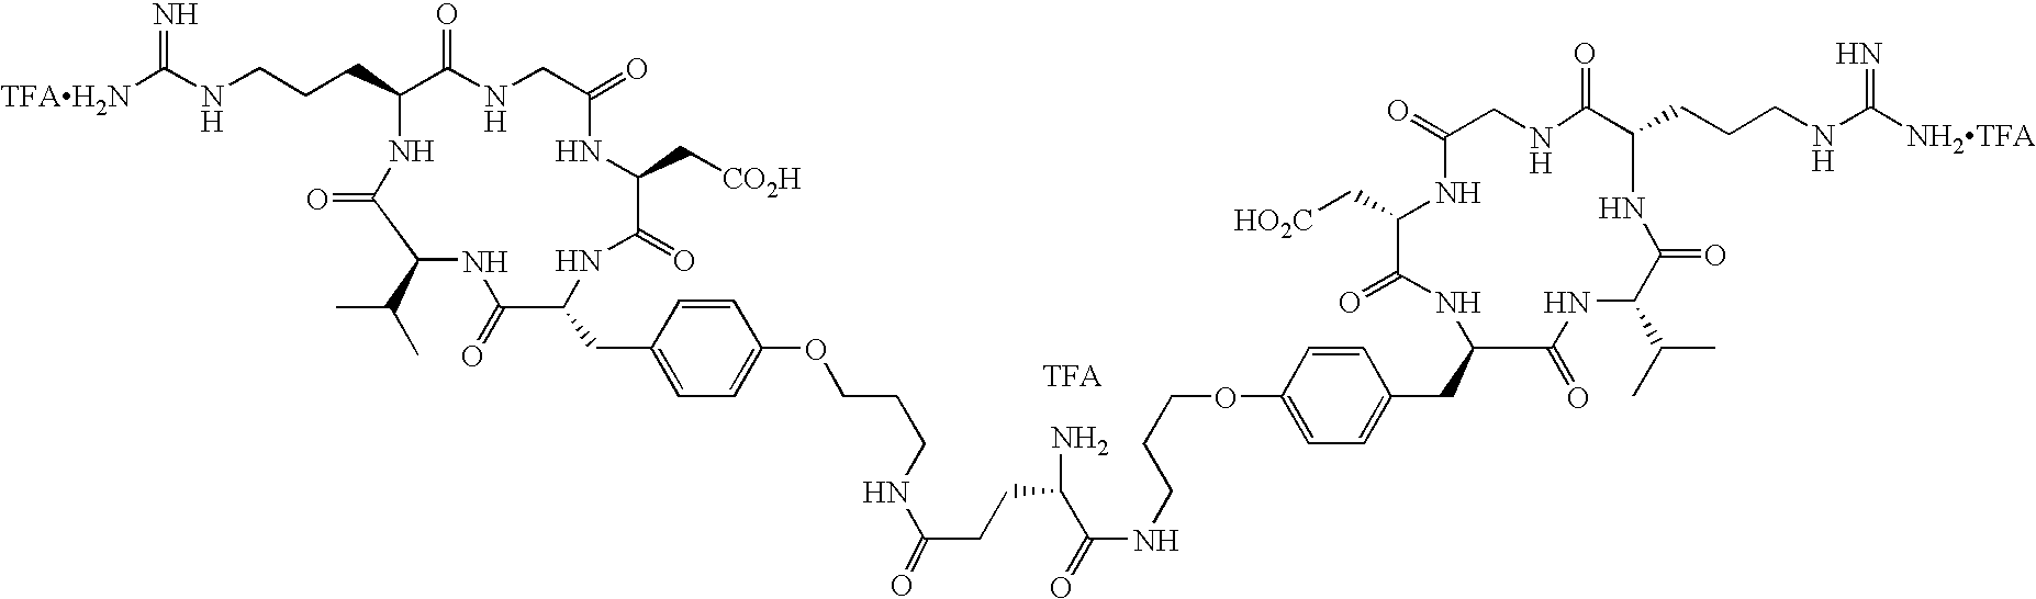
[TFAH2N]C(NCCCC1C(=O)NCC(=O)NC(C[CO2H])C(=O)NC(CC2=CC=C(OCCCNC(=O)CCC(N)C(=O)NCCCOC3=CC=C(CC4C(=O)NC(C(C)C)C(=O)NC(CCCNC([NH2TFA])=N)C(=O)NCC(=O)NC(C[HO2C])C(=O)N4)C=C3)C=C2)C(=O)NC(C(C)C)C(=O)N1)=N
